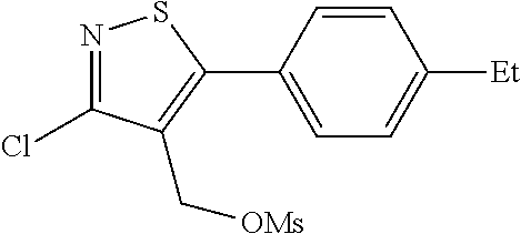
N1=C(Cl)C(C[OMs])=C(C2=CC=C([Et])C=C2)S1
